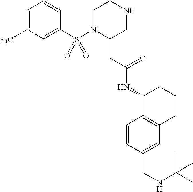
C1=C([F3C])C=C(S(N2C(CC(NC3C4=C(CCC3)C=C(CNC(C)(C)C)C=C4)=O)CNCC2)(=O)=O)C=C1
